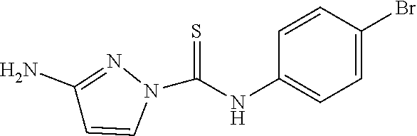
C1(NC(N2N=C(N)C=C2)=S)=CC=C(Br)C=C1
